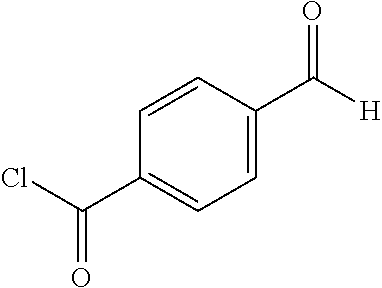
C1=CC(C(=O)[H])=CC=C1C(Cl)=O
